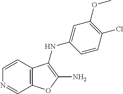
C1=CC2=C(C=N1)OC(N)=C2NC1=CC(OC)=C(Cl)C=C1
